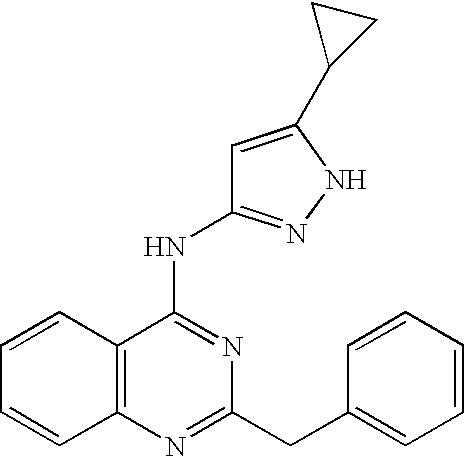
C1=CC2=C(C=C1)N=C(CC1=CC=CC=C1)N=C2NC1=NNC(C2CC2)=C1
